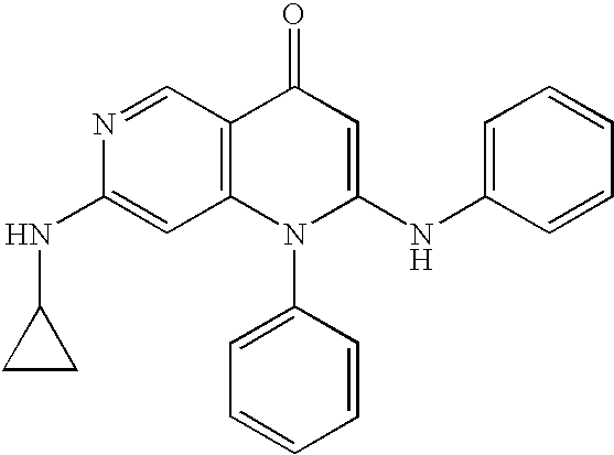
N(C1=CC2=C(C=N1)C(=O)C=C(NC1=CC=CC=C1)N2C1=CC=CC=C1)C1CC1
